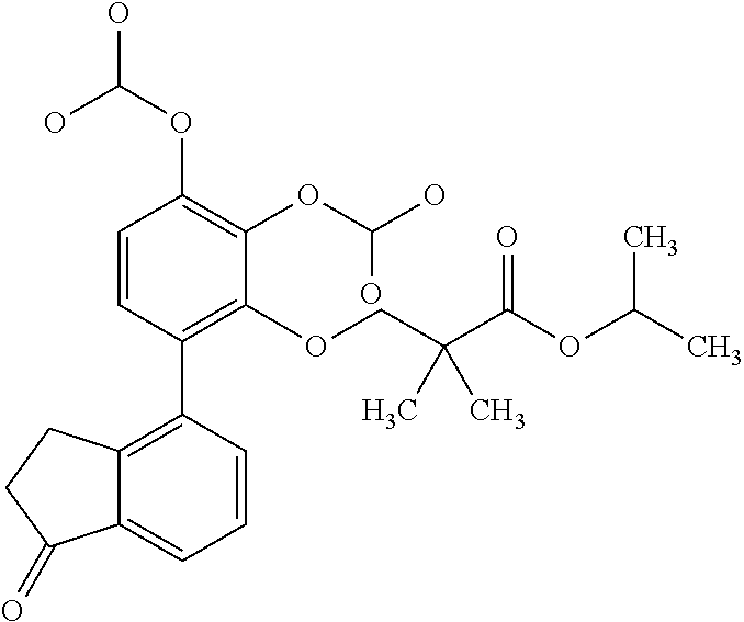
C1=CC(C2=C3C(=CC=C2)C(=O)CC3)=C(OCC(C(OC(C)C)=O)(C)C)C(OC(O)O)=C1OC(O)O
